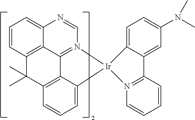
C1=C2C(=CC(N(C)C)=C1)C1=N(C=CC=C1)[Ir]21N2=C3C4=C(C=CC=C4N=C2)C(C)(C)C2=C3C1=CC=C2
